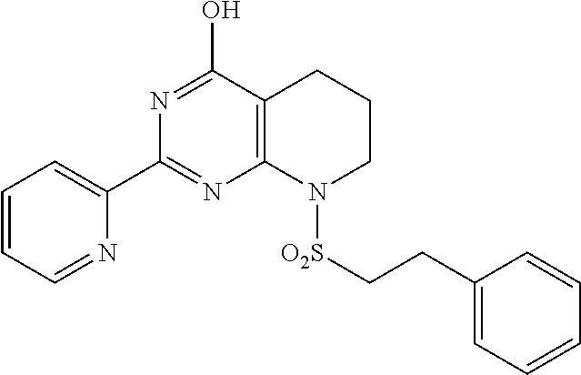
C12=C(C(O)=NC(C3=CC=CC=N3)=N1)CCCN2[O2S]CCC1=CC=CC=C1
